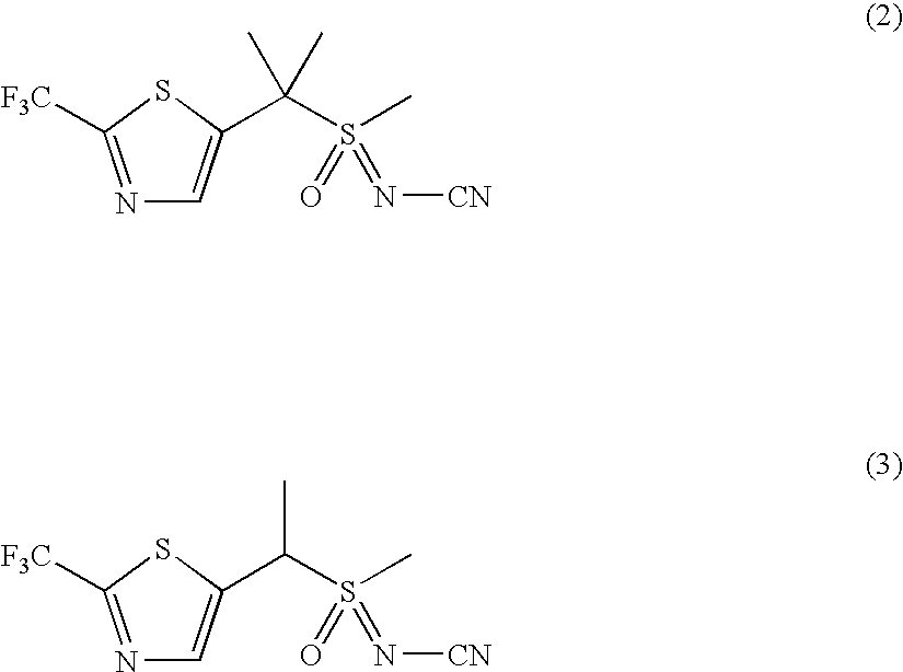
N1=C([F3C])SC(C(S(C)(=O)=N[CN])(C)C)=C1.N1=C([F3C])SC(C(S(C)(=O)=N[CN])C)=C1
